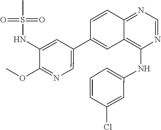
C1(NS(C)(=O)=O)=CC(C2=CC3=C(NC4=CC=CC(Cl)=C4)N=CN=C3C=C2)=CN=C1OC
